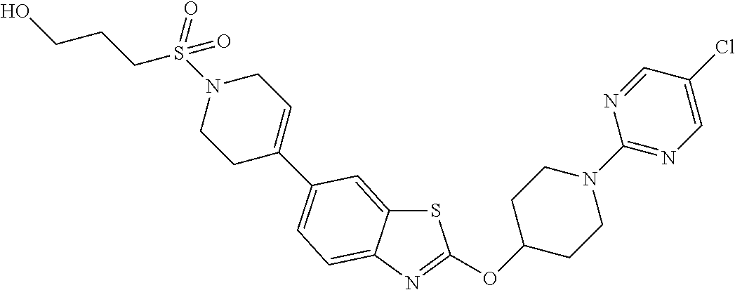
S1C2=CC(C3=CCN(S(=O)(CCCO)=O)CC3)=CC=C2N=C1OC1CCN(C2=NC=C(Cl)C=N2)CC1
